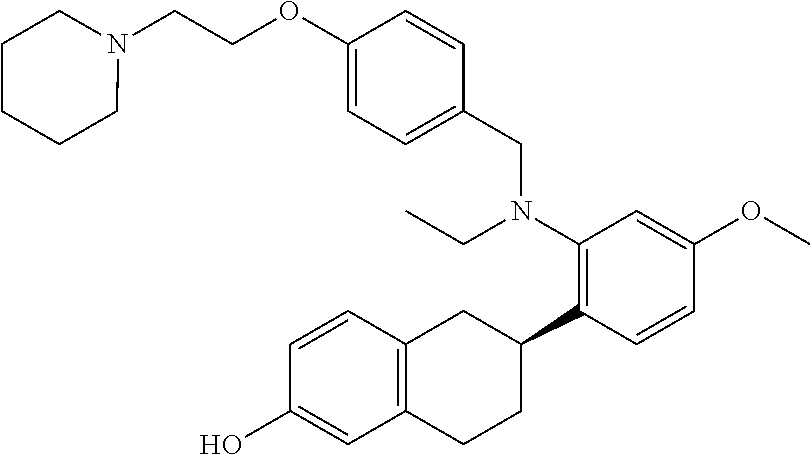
C12=C(C=CC(O)=C1)CC(C1=C(N(CC)CC3=CC=C(OCCN4CCCCC4)C=C3)C=C(OC)C=C1)CC2
